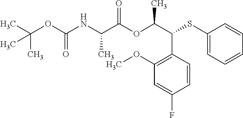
CC(OC(NC(C(OC(C(SC1=CC=CC=C1)C1=C(OC)C=C(F)C=C1)C)=O)C)=O)(C)C
